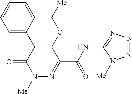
N1([Me])N=C(C(NC2=NN=NN2[Me])=O)C(OC[Me])=C(C2=CC=CC=C2)C1=O
